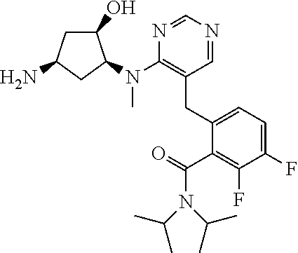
NC1CC(O)C(N(C2=C(CC3=CC=C(F)C(F)=C3C(=O)N(C(C)C)C(C)C)C=NC=N2)C)C1
